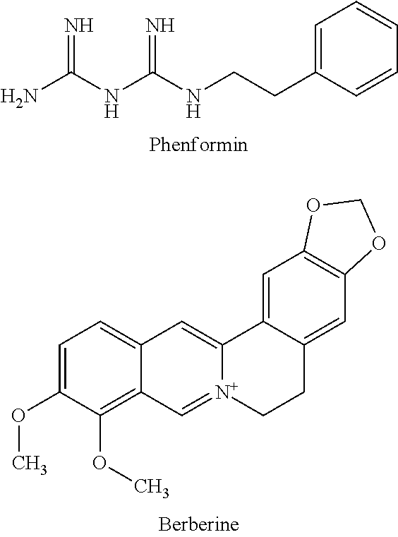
C1=C(OC)C(OC)=C2C(=C1)C=C1[N+](=C2)CCC2=CC3=C(C=C12)OCO3.NC(NC(NCCC1=CC=CC=C1)=N)=N
